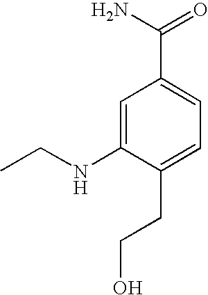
C1=C(NCC)C(CCO)=CC=C1C(N)=O
